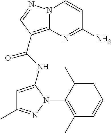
NC1=NC2=C(C(=O)NC3=CC(C)=NN3C3=C(C)C=CC=C3C)C=NN2C=C1
